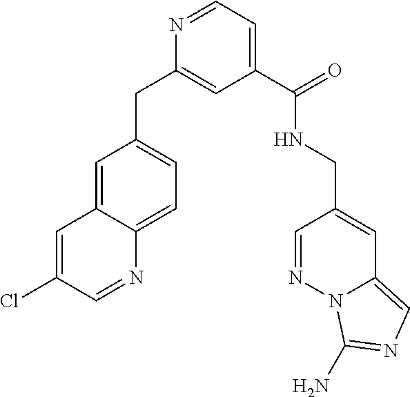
C1=C2C(=CC=C1CC1=CC(C(=O)NCC3=CC4=CN=C(N)N4N=C3)=CC=N1)N=CC(Cl)=C2
